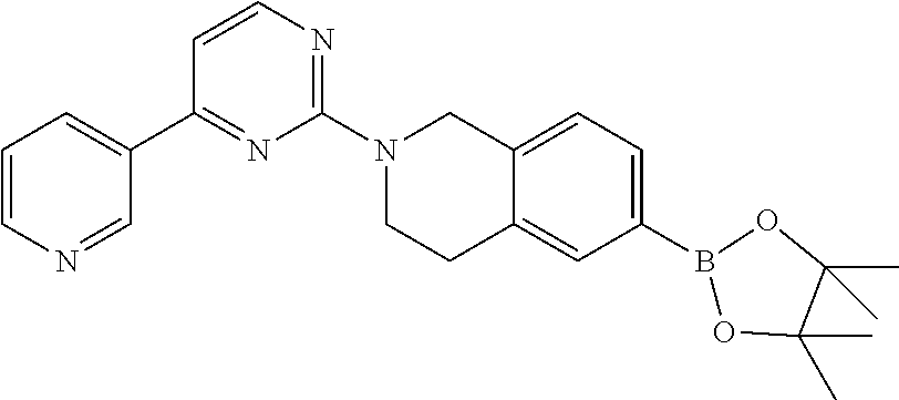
C1=CN=CC(C2=NC(N3CCC4=CC(B5OC(C)(C)C(C)(C)O5)=CC=C4C3)=NC=C2)=C1
